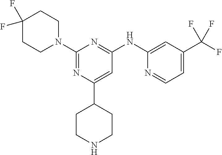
C1(NC2=NC(N3CCC(F)(F)CC3)=NC(C3CCNCC3)=C2)=CC(C(F)(F)F)=CC=N1
